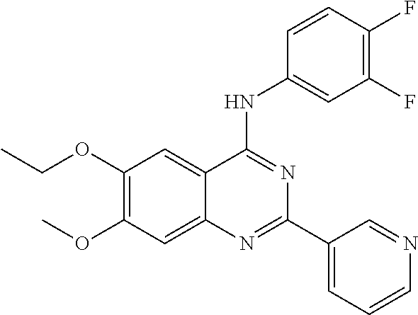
C1(OCC)=C(OC)C=C2C(=C1)C(NC1=CC(F)=C(F)C=C1)=NC(C1=CC=CN=C1)=N2
